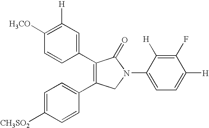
C1=CC(C2=C(C3=CC=C([CH3SO2])C=C3)CN(C3=CC=C([H])C(F)=C3[H])C2=O)=CC([H])=C1[H3CO]
